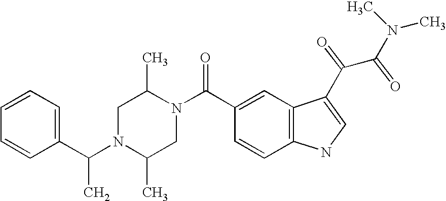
C1=CC=C(C(N2C(C)CN(C(C3=CC4=C(C=C3)NC=C4C(C(N(C)C)=O)=O)=O)C(C)C2)C)C=C1
